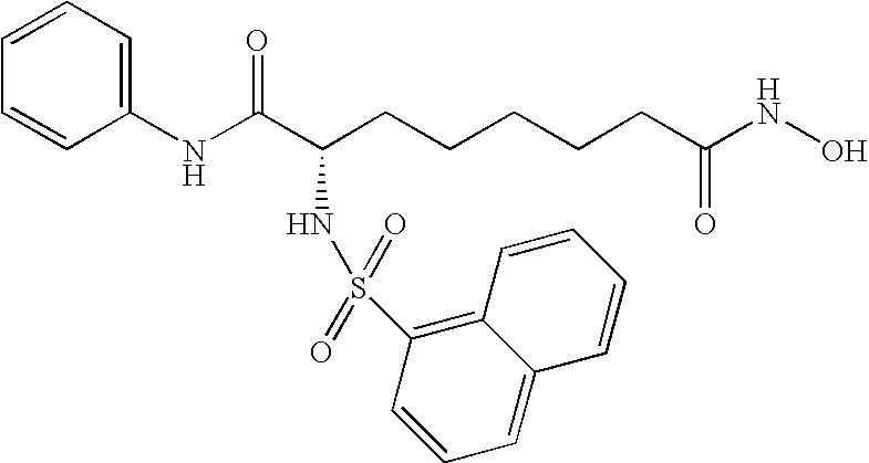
C1(NC(C(CCCCCC(NO)=O)NS(C2=C3C(=CC=C2)C=CC=C3)(=O)=O)=O)=CC=CC=C1
